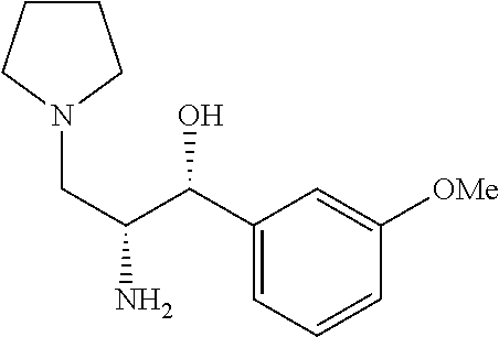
NC(CN1CCCC1)C(O)C1=CC=CC([OMe])=C1
